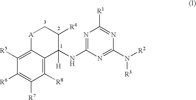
C1([R8])=C2C(=C([R5])C([R6])=C1[R7])[A]CC([R4])C2([H])NC1=NC([R1])=NC(N([R2])[R3])=N1
